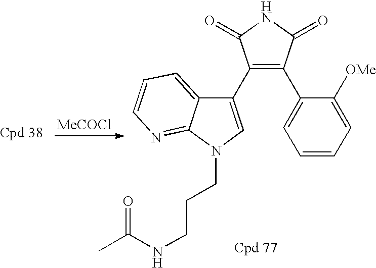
C1(C2=CN(CCCNC(C)=O)C3=NC=CC=C23)=C(C2=CC=CC=C2[OMe])C(=O)NC1=O.[MeCOCl]
